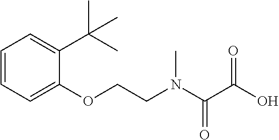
C1=CC=C(C(C)(C)C)C(OCCN(C(C(O)=O)=O)C)=C1
